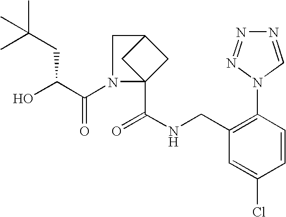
C1(CNC(=O)C23CC(C2)CN3C(C(O)CC(C)(C)C)=O)=C(N2C=NN=N2)C=CC(Cl)=C1
